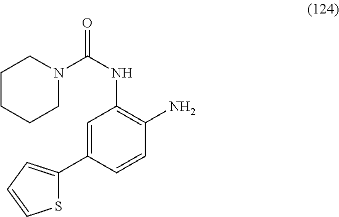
S1C(C2=CC(NC(=O)N3CCCCC3)=C(N)C=C2)=CC=C1
